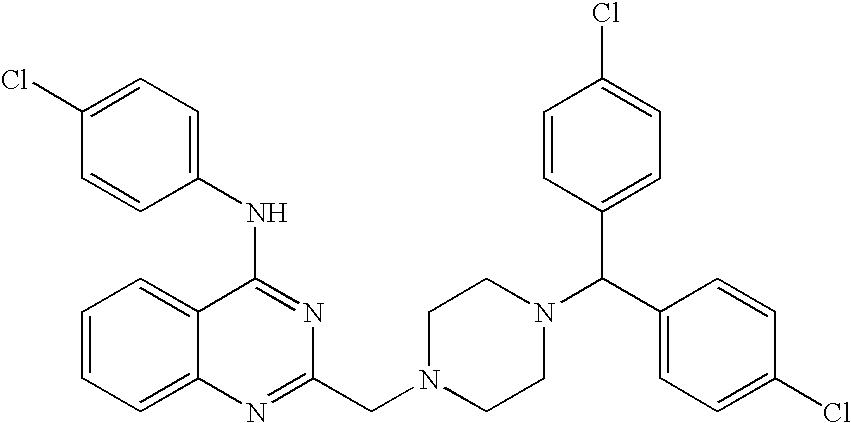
C1=CC=C2C(=C1)C(NC1=CC=C(Cl)C=C1)=NC(CN1CCN(C(C3=CC=C(Cl)C=C3)C3=CC=C(Cl)C=C3)CC1)=N2
